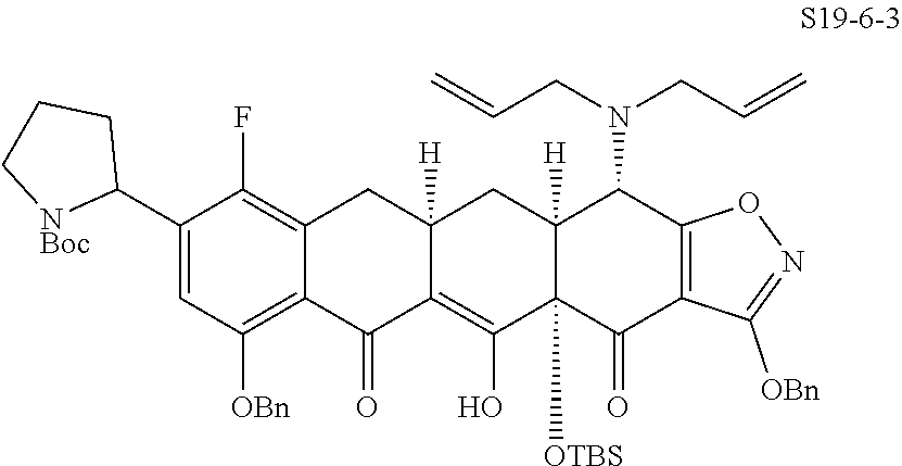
C1(C2CCC[NBoc]2)=CC([OBn])=C2C(=C1F)CC1([H])C(=C(O)C3([OTBS])C([H])(C1)C(N(CC=C)CC=C)C1=C(C3=O)C([OBn])=NO1)C2=O
